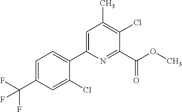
C1=C(C(F)(F)F)C=C(Cl)C(C2=CC(C)=C(Cl)C(C(OC)=O)=N2)=C1
